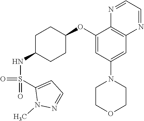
C1(OC2CCC(NS(C3=CC=NN3C)(=O)=O)CC2)=CC(N2CCOCC2)=CC2=C1N=CC=N2
